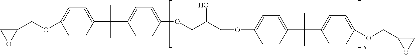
C1(COC2=CC=C(C(C3=CC=C(OCC(COC4=CC=C(C(C5=CC=C(OCC6OC6)C=C5)(C)C)C=C4)O)C=C3)(C)C)C=C2)CO1
